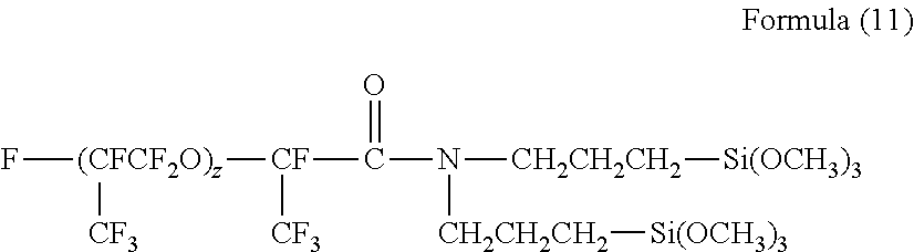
F[(CFCF2O)z]([CF3])[CF]([CF3])C(N([CH2CH2CH2][Si(OCH3)3])[CH2CH2CH2][Si(OCH3)3])=O
